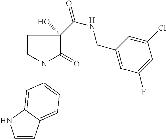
C1CN(C2=CC=C3C=CNC3=C2)C(=O)C1(C(=O)NCC1=CC(F)=CC(Cl)=C1)O
